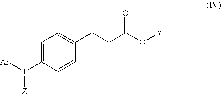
C1=C(I([Ar])[Z])C=CC(CCC(O[Y])=O)=C1
